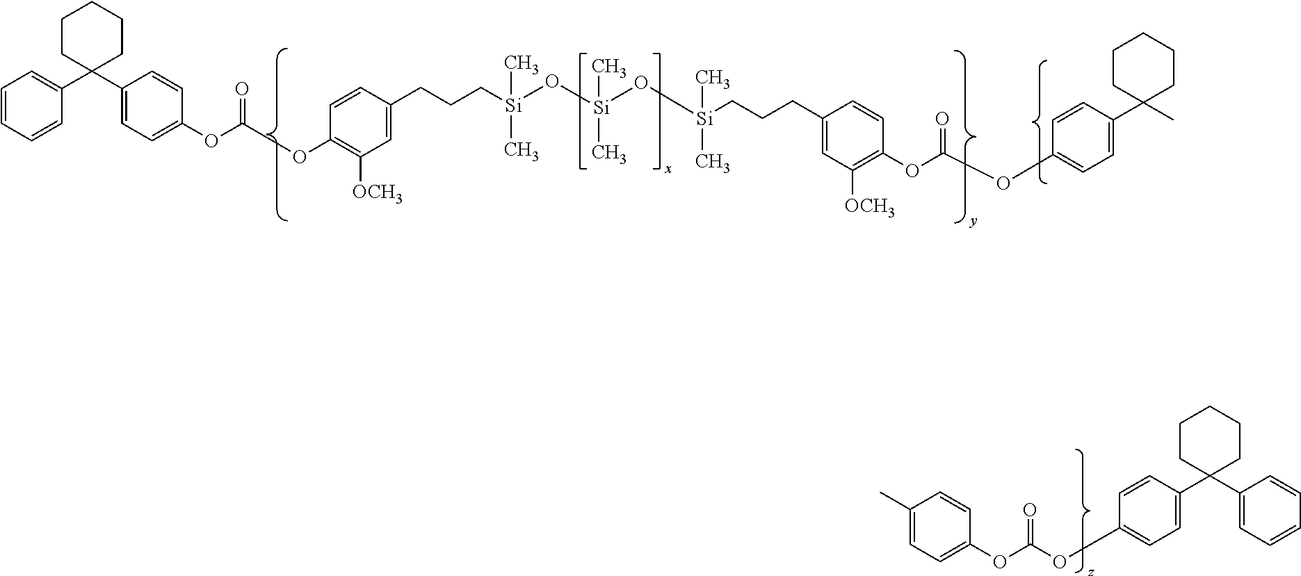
C1=CC=CC(C2(C3=CC=C(OC(=O)OC4=C([OCH3])C=C(CCC[Si](C)(O[Si](C)(O[Si](C)(CCCC5=CC([OCH3])=C(OC(OC6=CC=C(C7(C)CCCCC7)C=C6)=O)C=C5)C)C)C)C=C4)C=C3)CCCCC2)=C1.C1(OC(OC2=CC=C(C)C=C2)=O)=CC=C(C2(C3=CC=CC=C3)CCCCC2)C=C1
